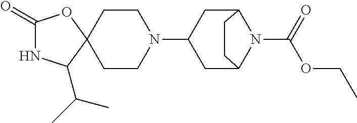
C1(=O)NC(C(C)C)C2(O1)CCN(C1CC3N(C(OCC)=O)C(C1)CC3)CC2
